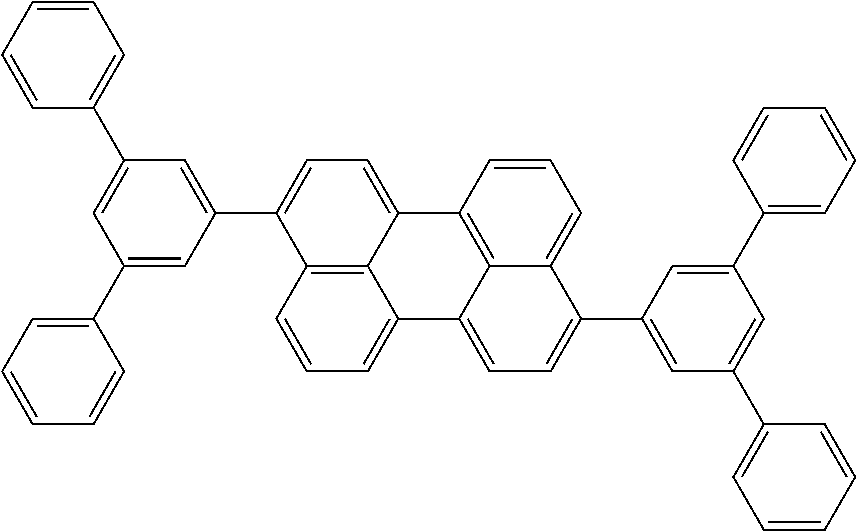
C1=C(C2=CC(C3=CC=CC=C3)=CC(C3=CC=C4C5=C3C=CC=C5C3=CC=C(C5=CC(C6=CC=CC=C6)=CC(C6=CC=CC=C6)=C5)C5=CC=CC4=C35)=C2)C=CC=C1
